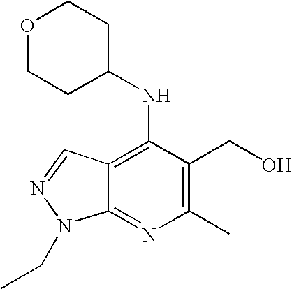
C(C1=C(C)N=C2C(=C1NC1CCOCC1)C=NN2CC)O
